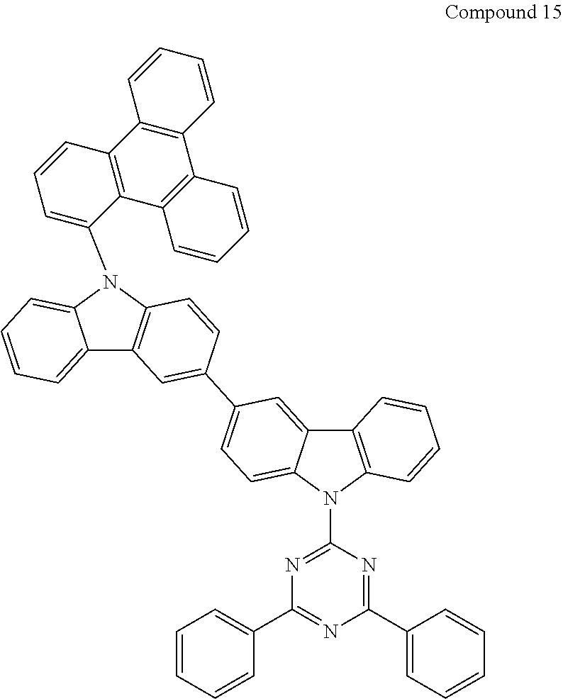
C12=CC=CC=C1N(C1=CC=CC3=C1C1=C(C4=C3C=CC=C4)C=CC=C1)C1=C2C=C(C2=CC=C3C(=C2)C2=C(N3C3=NC(C4=CC=CC=C4)=NC(C4=CC=CC=C4)=N3)C=CC=C2)C=C1
